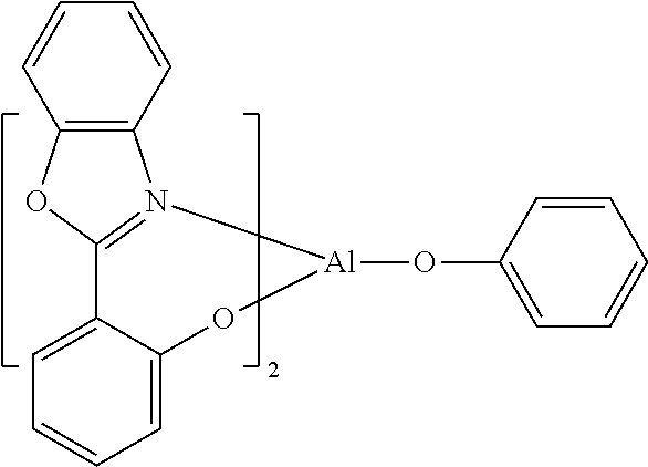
C1=CC2=C(C=C1)N1=C(O2)C2=CC=CC=C2O[Al]1OC1=CC=CC=C1
